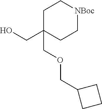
C1C(CO)(COCC2CCC2)CC[NBoc]C1
